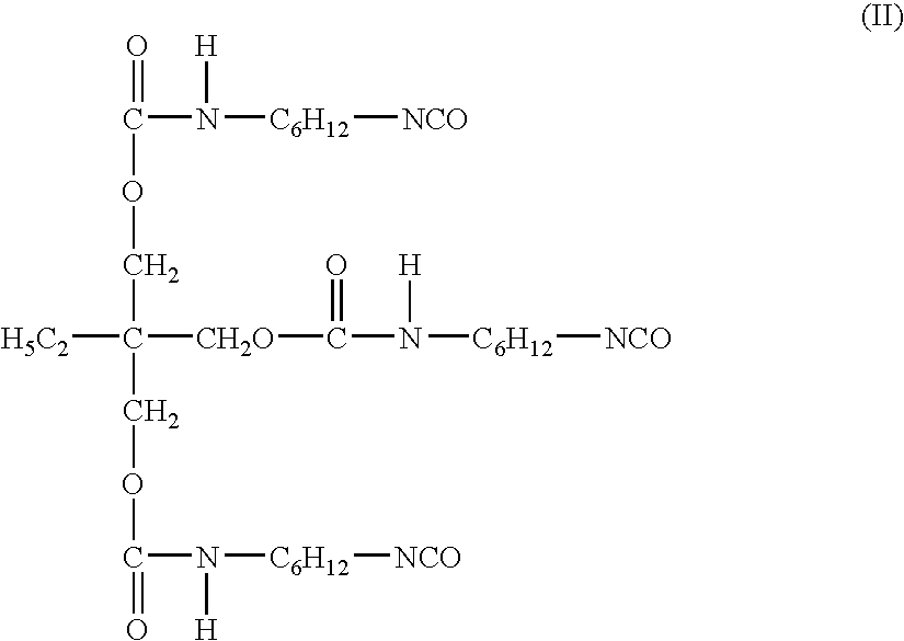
O=C(OCC([H5C2])([CH2O]C(=O)N([H])[C6H12][NCO])COC(N([H])[C6H12][NCO])=O)N([H])[C6H12][NCO]
